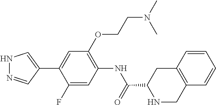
N1N=CC(C2=CC(OCCN(C)C)=C(NC(=O)C3NCC4=C(C3)C=CC=C4)C=C2F)=C1
